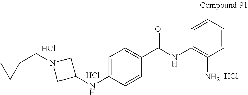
C1C(NC2=CC=C(C(=O)NC3=C(N)C=CC=C3)C=C2)CN1CC1CC1.Cl.Cl.Cl
